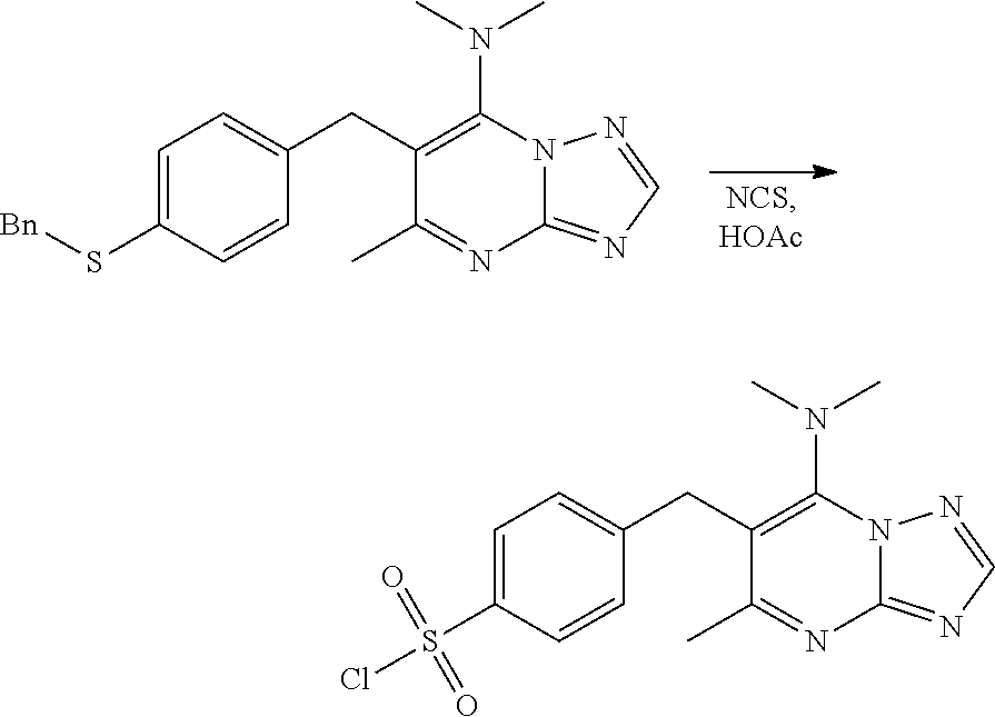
C1=NN2C(=N1)N=C(C)C(CC1=CC=C(S[Bn])C=C1)=C2N(C)C.C1=NN2C(=N1)N=C(C)C(CC1=CC=C(S(=O)(=O)Cl)C=C1)=C2N(C)C
